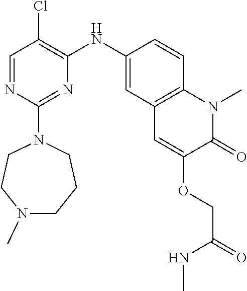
C1=NC(N2CCN(C)CCC2)=NC(NC2=CC3=C(C=C2)N(C)C(=O)C(OCC(NC)=O)=C3)=C1Cl
